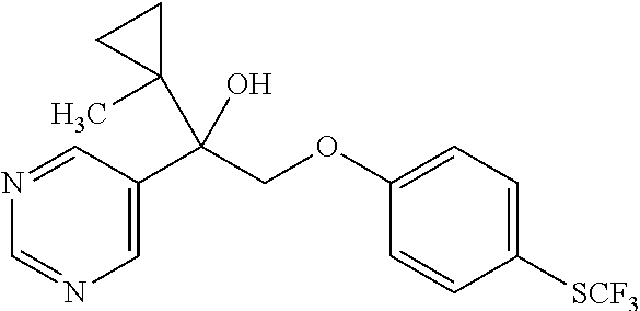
C1=C(C(COC2=CC=C([SCF3])C=C2)(C2(C)CC2)O)C=NC=N1
